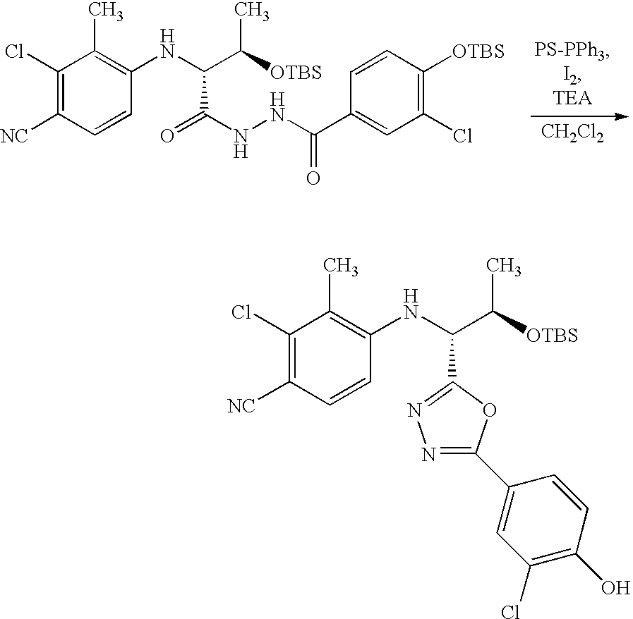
[CH2Cl2].C1(Cl)=C([NC])C=CC(NC(C(C)[OTBS])C(=O)NNC(=O)C2=CC(Cl)=C([OTBS])C=C2)=C1C.C1(Cl)=C([NC])C=CC(NC(C(C)[OTBS])C2=NN=C(C3=CC(Cl)=C(O)C=C3)O2)=C1C
